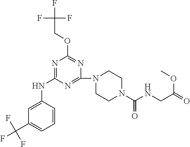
N(C1=NC(OCC(F)(F)F)=NC(N2CCN(C(=O)NCC(=O)OC)CC2)=N1)C1=CC(C(F)(F)F)=CC=C1
